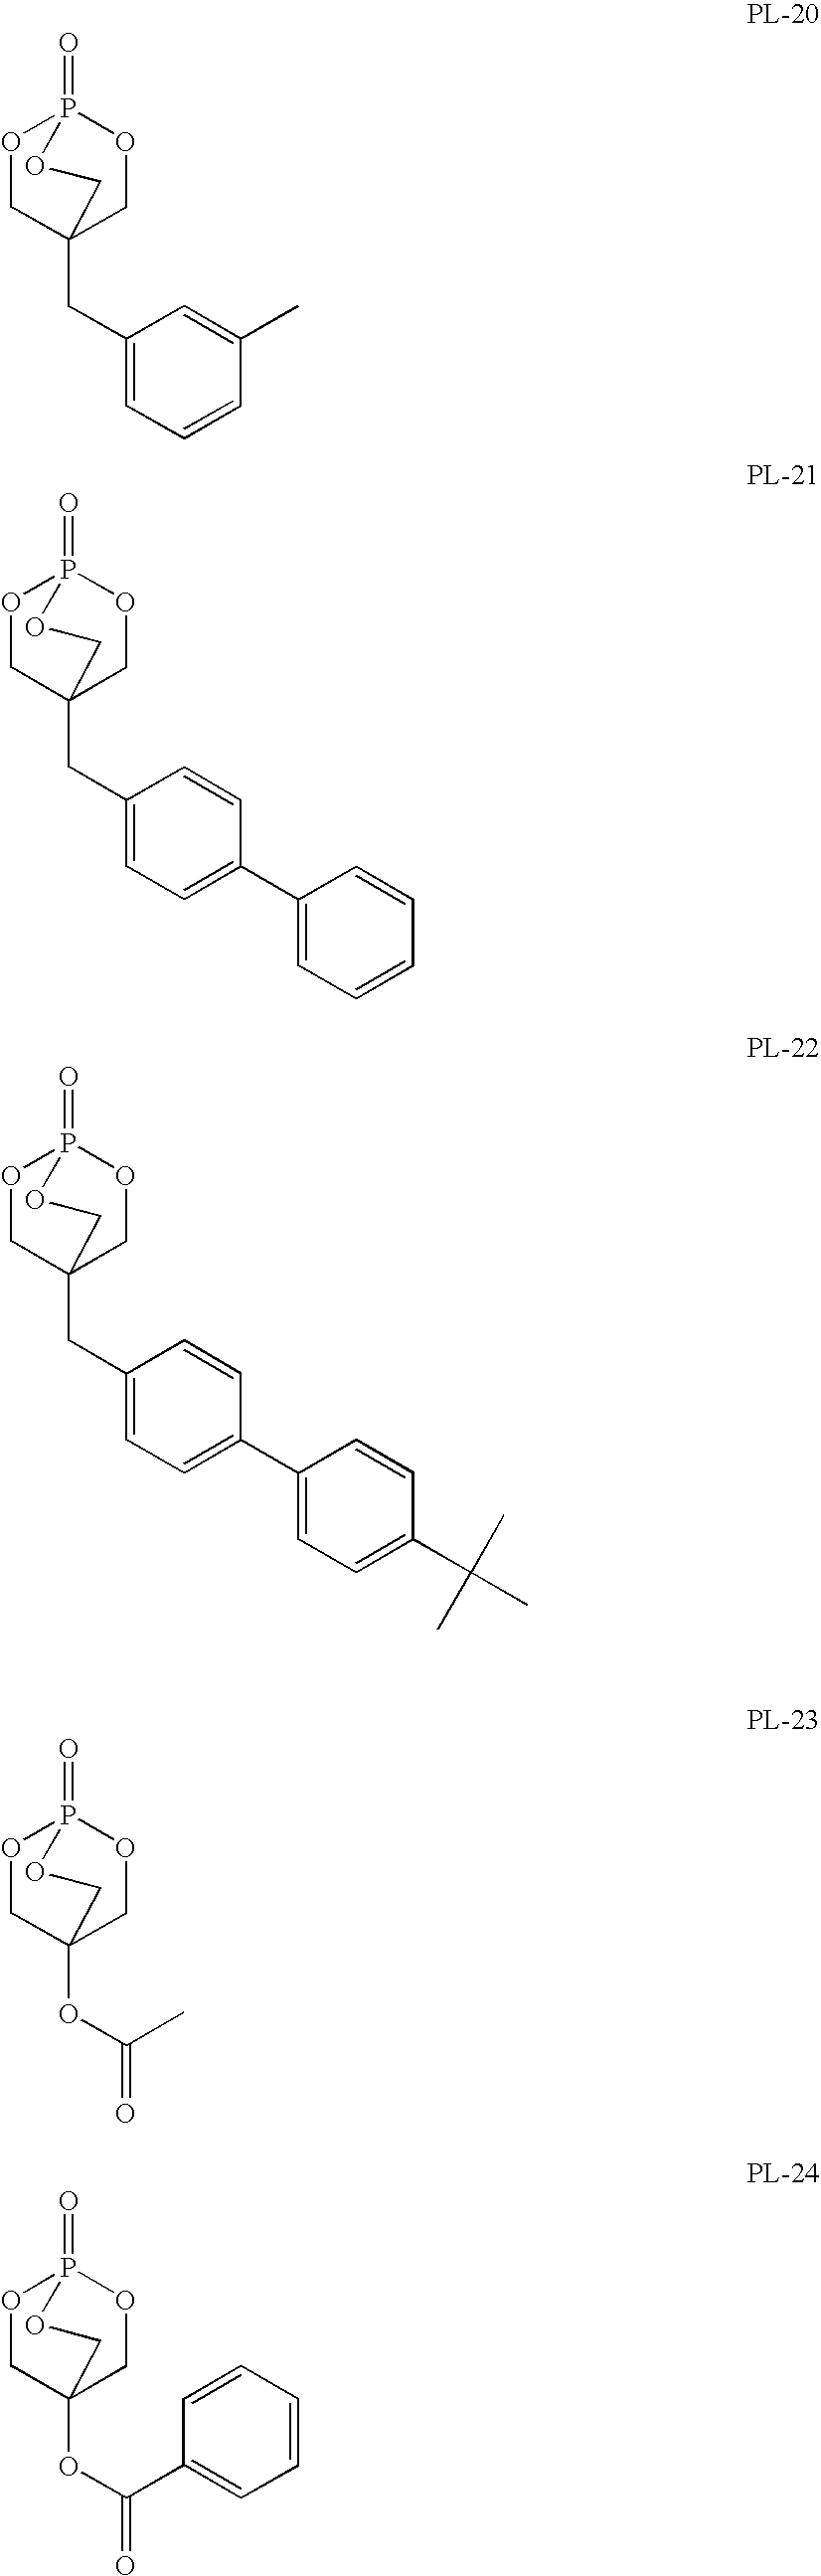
O1CC2(CC3=CC=CC(C)=C3)COP1(=O)OC2.O1CC2(CC3=CC=C(C4=CC=CC=C4)C=C3)COP1(=O)OC2.O1CC2(CC3=CC=C(C4=CC=C(C(C)(C)C)C=C4)C=C3)COP1(=O)OC2.O1CC2(OC(C)=O)COP1(=O)OC2.O1CC2(OC(C3=CC=CC=C3)=O)COP1(=O)OC2
